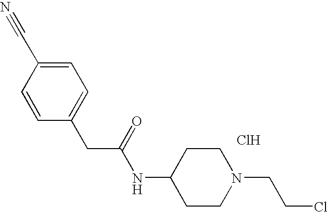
C1(CC(NC2CCN(CCCl)CC2)=O)=CC=C(C#N)C=C1.Cl
